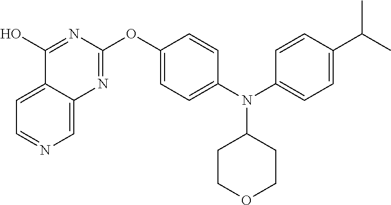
C1=CC(N(C2CCOCC2)C2=CC=C(C(C)C)C=C2)=CC=C1OC1=NC2=CN=CC=C2C(O)=N1
